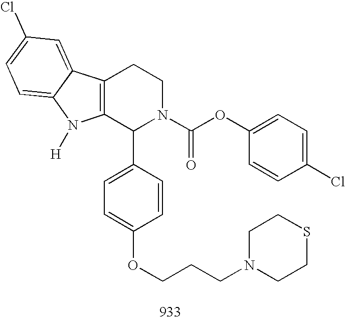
C12=C(C(C3=CC=C(OCCCN4CCSCC4)C=C3)N(C(OC3=CC=C(Cl)C=C3)=O)CC1)N([H])C1=CC=C(Cl)C=C21
